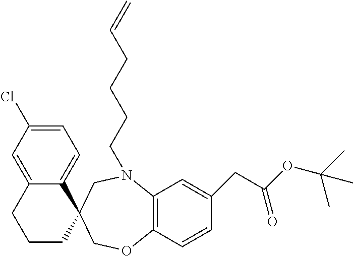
C1=C(Cl)C=C2C(=C1)C1(CCC2)COC2=C(N(CCCCC=C)C1)C=C(CC(OC(C)(C)C)=O)C=C2
